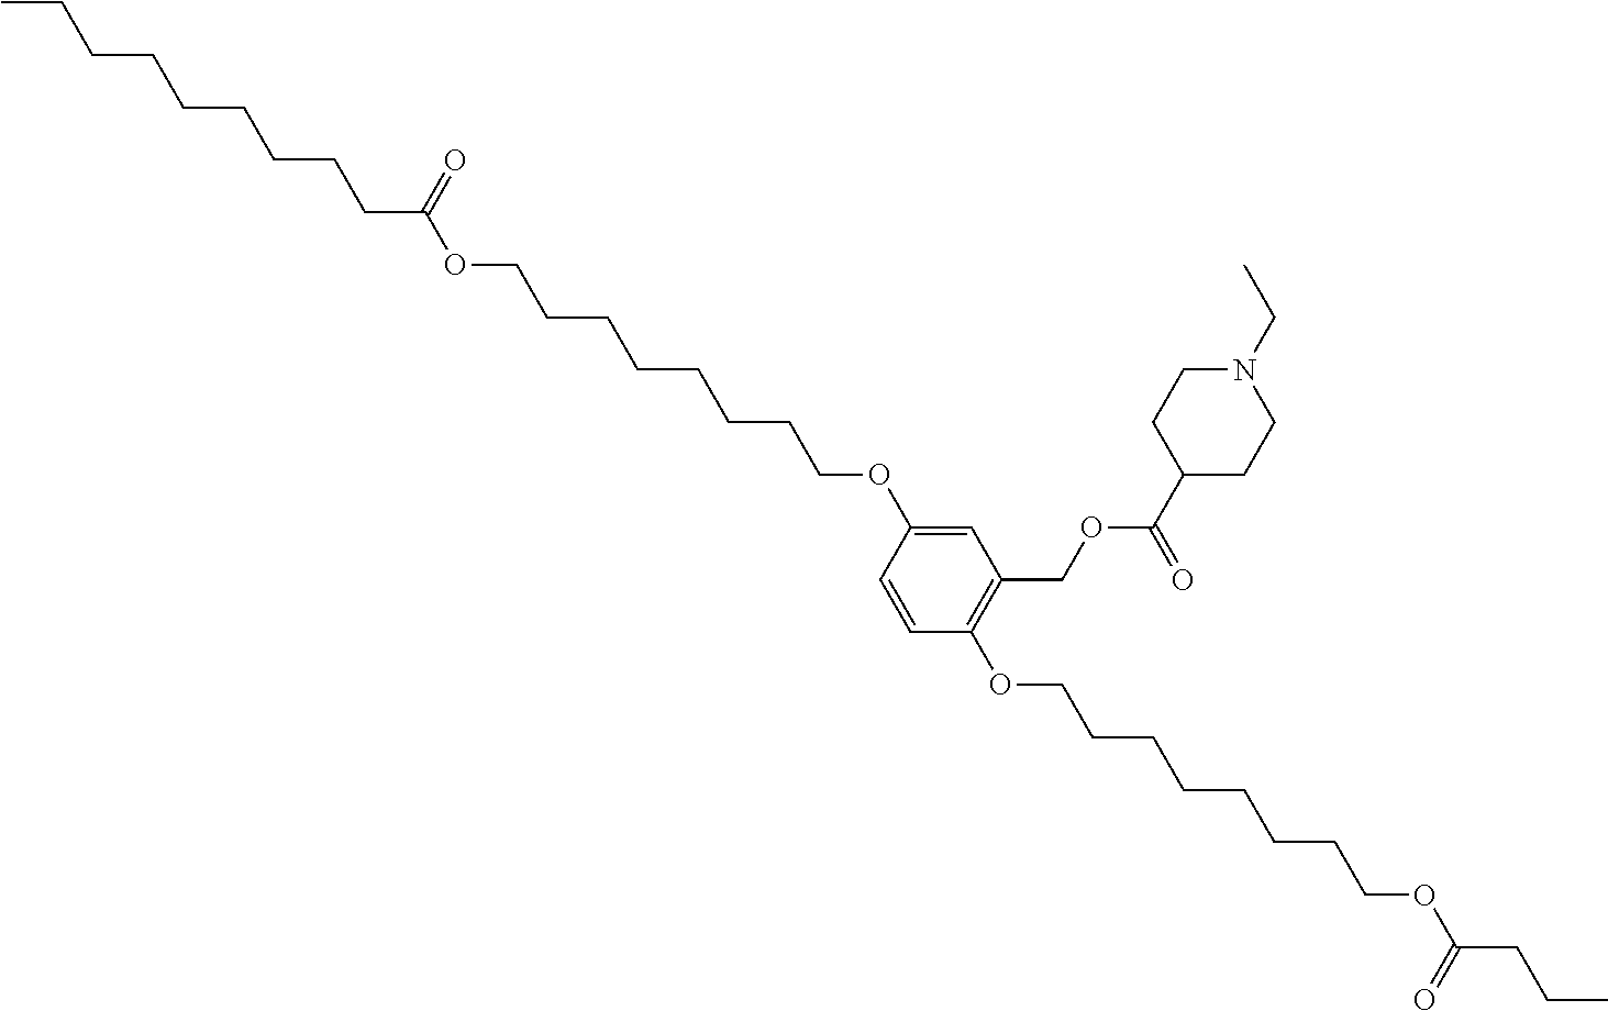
CCCCCCCCCC(OCCCCCCCCOC1=CC(COC(C2CCN(CC)CC2)=O)=C(OCCCCCCCCOC(CCC)=O)C=C1)=O
